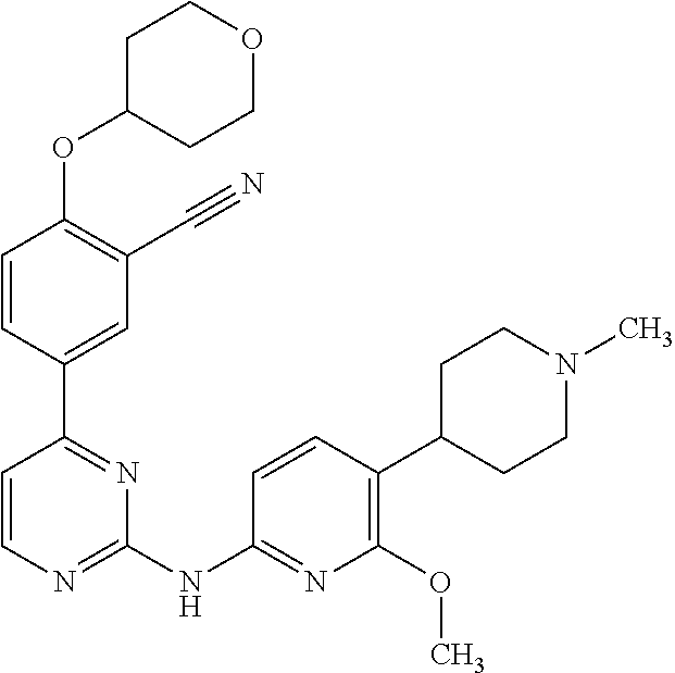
O(C1=C(C#N)C=C(C2=NC(NC3=NC(OC)=C(C4CCN(C)CC4)C=C3)=NC=C2)C=C1)C1CCOCC1
